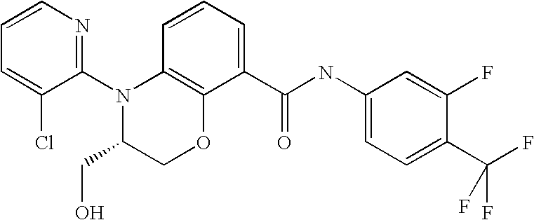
C1(N2C(CO)COC3=C2C=CC=C3C(NC2=CC=C(C(F)(F)F)C(F)=C2)=O)=NC=CC=C1Cl
